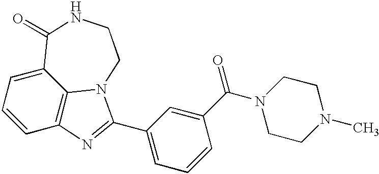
C1=CC2=C3C(=C1)C(=O)NCCN3C(C1=CC=CC(C(N3CCN(C)CC3)=O)=C1)=N2
